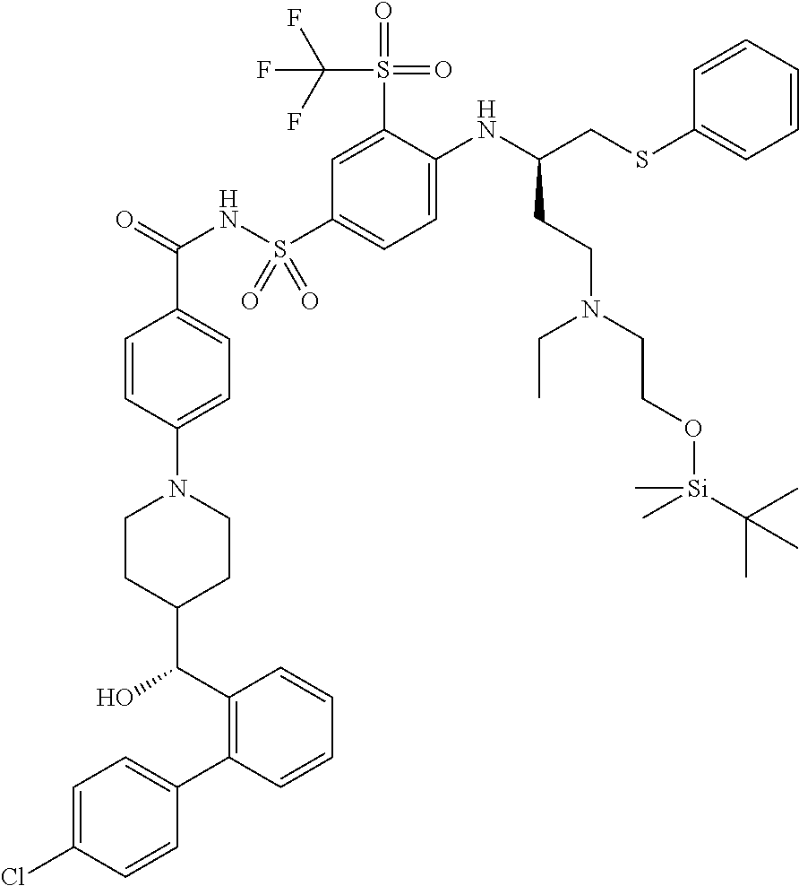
C1=C(Cl)C=CC(C2=C(C(O)C3CCN(C4=CC=C(C(=O)NS(C5=CC=C(NC(CSC6=CC=CC=C6)CCN(CC)CCO[Si](C(C)(C)C)(C)C)C(S(C(F)(F)F)(=O)=O)=C5)(=O)=O)C=C4)CC3)C=CC=C2)=C1
